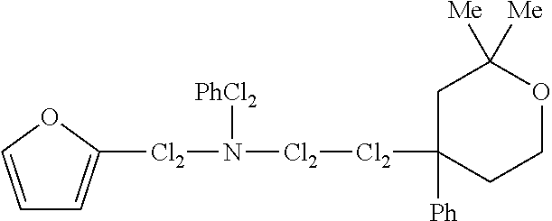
C1=COC([Cl2]N([Cl2][Cl2]C2([Ph])CCOC([Me])([Me])C2)[PhCl2])=C1
